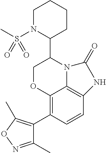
C12=C(C3=C(C)ON=C3C)C=CC3=C1N(C(C1CCCCN1S(=O)(C)=O)CO2)C(=O)N3
